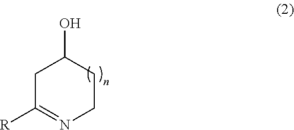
OC1CCN=C([R])C1
